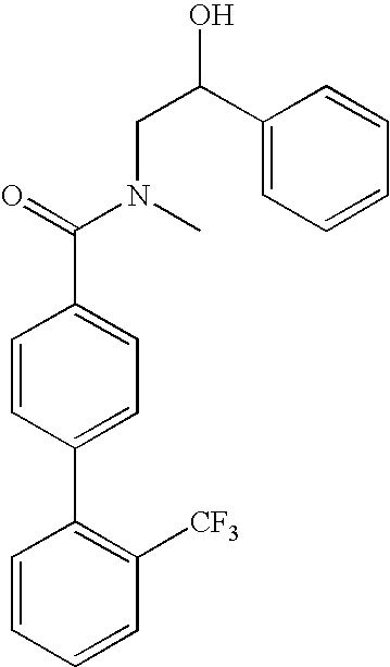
C1=CC=CC([CF3])=C1C1=CC=C(C(N(C)CC(C2=CC=CC=C2)O)=O)C=C1
